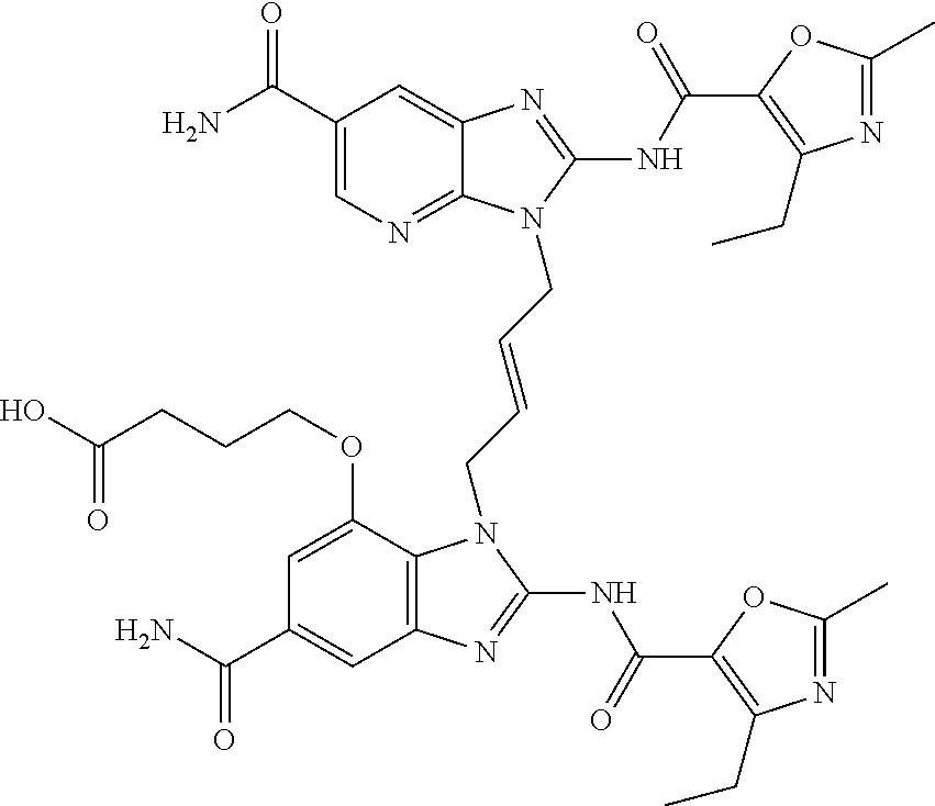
C1(C(N)=O)=CN=C2C(=C1)N=C(NC(=O)C1=C(CC)N=C(C)O1)N2CC=CCN1C2=C(C=C(C(N)=O)C=C2OCCCC(O)=O)N=C1NC(=O)C1=C(CC)N=C(C)O1
